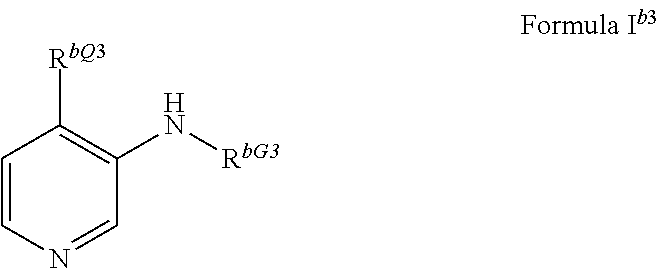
C1=CN=CC(N[RbG3])=C1[RbQ3]
